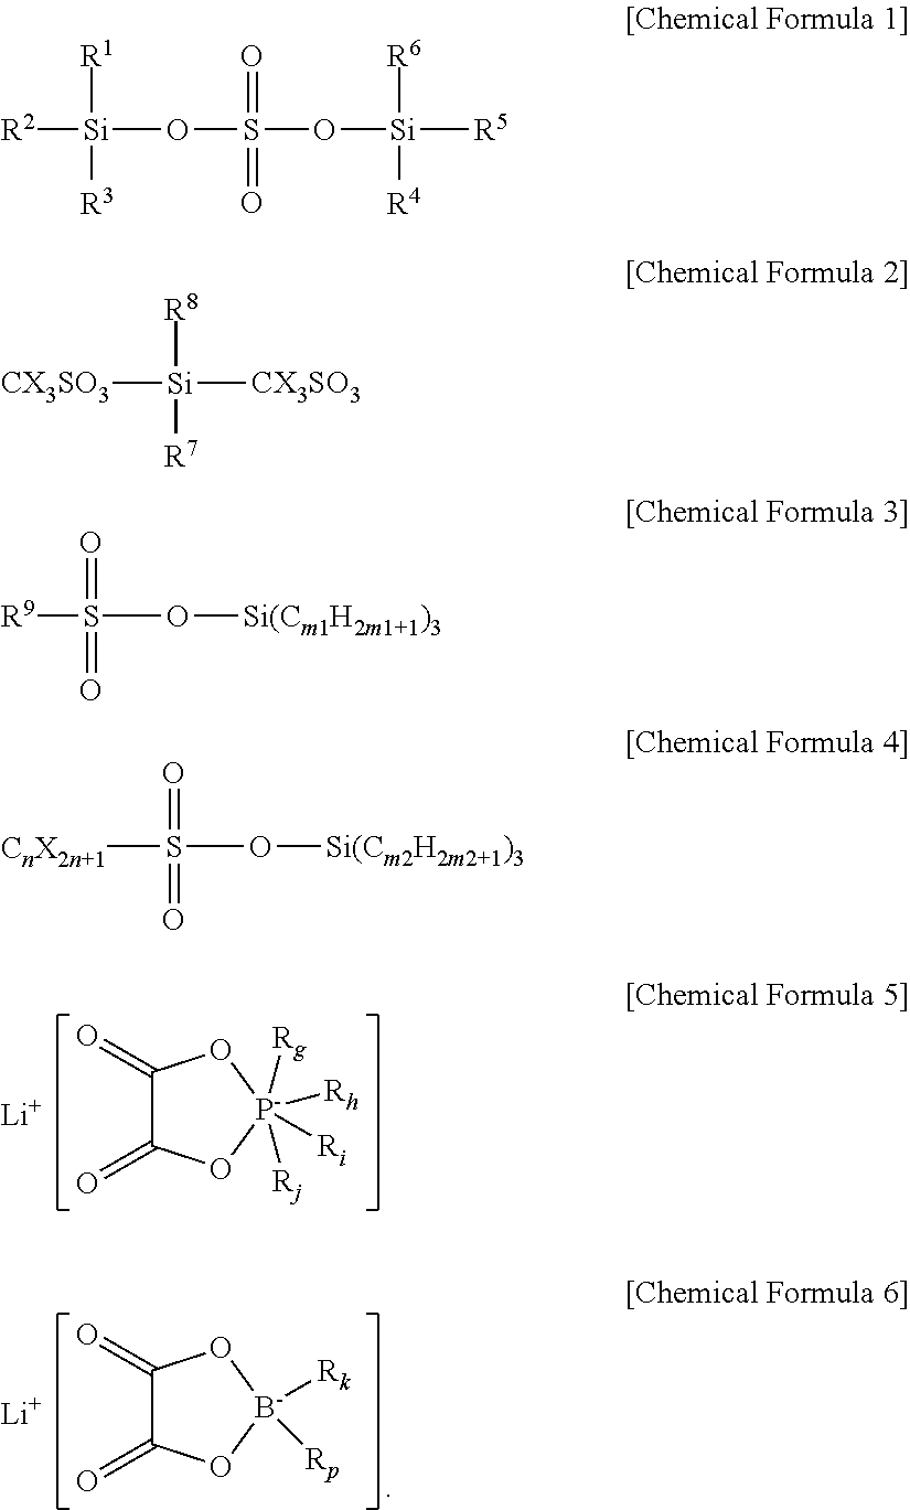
C1(=O)C(=O)O[P-]([Rg])([Rj])([Ri])([Rh])O1.[Li].C1(=O)C(=O)O[B-]([Rk])([Rp])O1.[Li].[R2][Si](OS(O[Si]([R5])([R6])[R4])(=O)=O)([R1])[R3].[CX3SO3][Si]([CX3SO3])([R8])[R7].[R9]S(O[Si(Cm1H2m1+1)3])(=O)=O.[CnX2n+1]S(=O)(=O)O[Si(Cm2H2m2+1)3]
